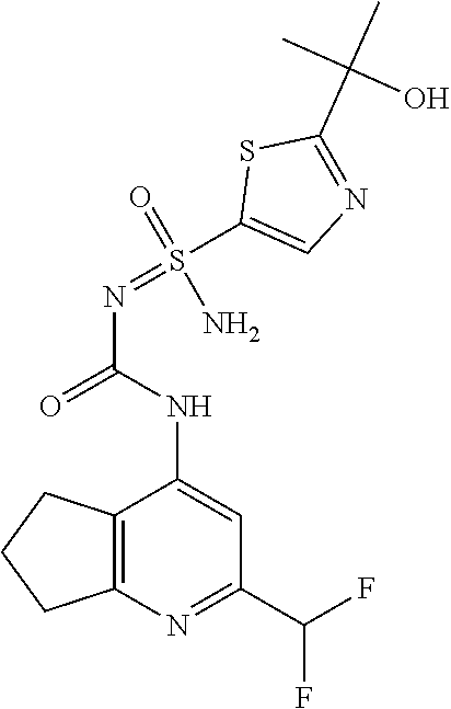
C12=C(N=C(C(F)F)C=C1NC(N=S(C1=CN=C(C(C)(C)O)S1)(=O)N)=O)CCC2
